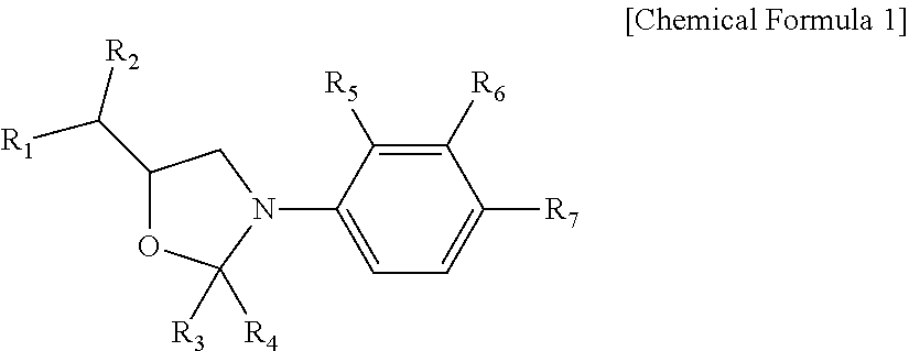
C1(C([R2])[R1])OC([R3])([R4])N(C2=CC=C([R7])C([R6])=C2[R5])C1
